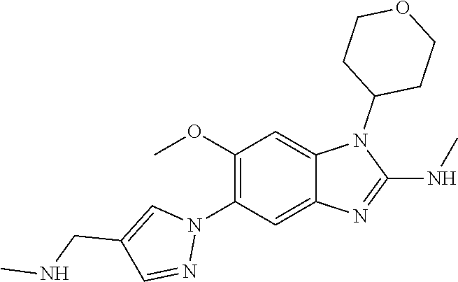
C1(OC)=C(N2C=C(CNC)C=N2)C=C2C(=C1)N(C1CCOCC1)C(NC)=N2
